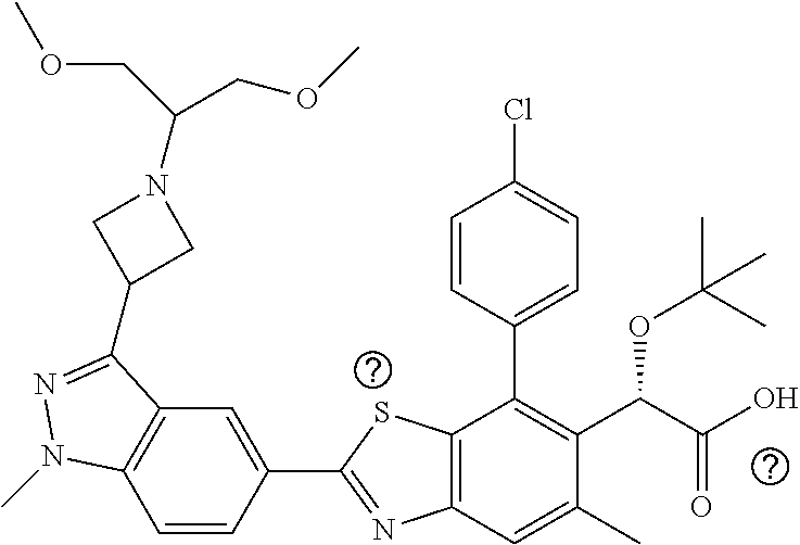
C1=CC(C2=NC3=C(S2)C(C2=CC=C(Cl)C=C2)=C(C(C(O)=O)OC(C)(C)C)C(C)=C3)=CC2=C1N(C)N=C2C1CN(C(COC)COC)C1
